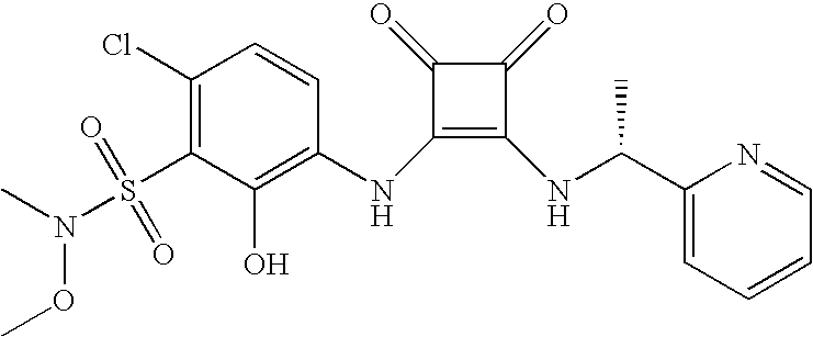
C1(Cl)=C(S(N(C)OC)(=O)=O)C(O)=C(NC2=C(NC(C)C3=CC=CC=N3)C(=O)C2=O)C=C1
